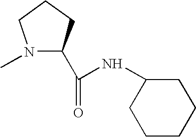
N1(C)C(C(=O)NC2CCCCC2)CCC1
